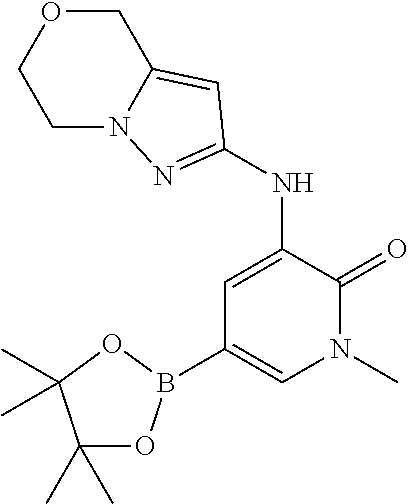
C1(B2OC(C)(C)C(C)(C)O2)=CN(C)C(=O)C(NC2=NN3CCOCC3=C2)=C1
